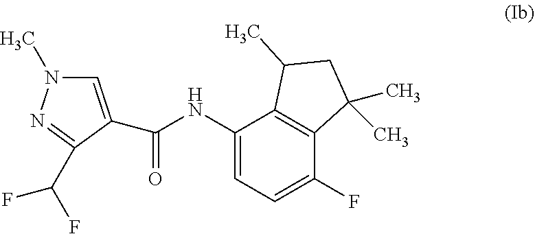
C1=C(C(=O)NC2=CC=C(F)C3=C2C(C)CC3(C)C)C(C(F)F)=NN1C
